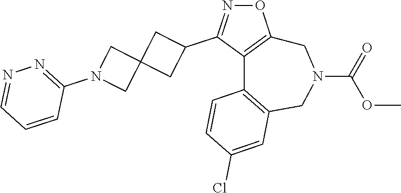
O1N=C(C2CC3(C2)CN(C2=NN=CC=C2)C3)C2=C1CN(C(=O)OC)CC1=C2C=CC(Cl)=C1
